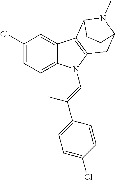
C1(Cl)=CC=C2C(=C1)C1=C(N2C=C(C)C2=CC=C(Cl)C=C2)CC2N(C)C1CC2
